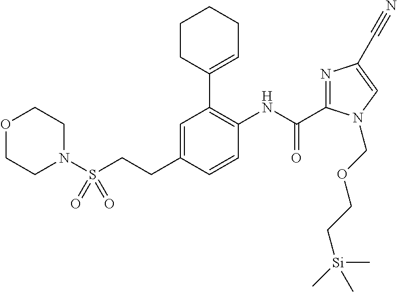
O1CCN(S(CCC2=CC(C3=CCCCC3)=C(NC(=O)C3=NC(C#N)=CN3COCC[Si](C)(C)C)C=C2)(=O)=O)CC1
